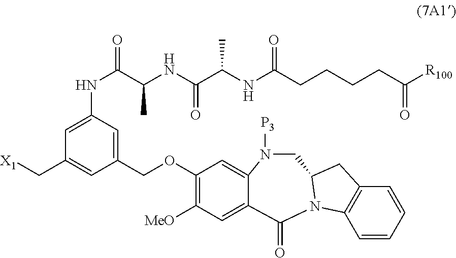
C1(COC2=C([MeO])C=C3C(=C2)N([P3])CC2CC4=C(C=CC=C4)N2C3=O)=CC(NC(=O)C(NC(=O)C(C)NC(=O)CCCCC([R100])=O)C)=CC(C[X1])=C1
